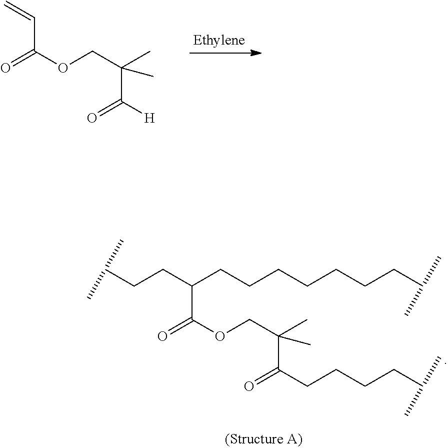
C=CC(OCC(C)(C([H])=O)C)=O.C(C(C(OCC(C)(C(CCCCC(C)C)=O)C)=O)CCCCCCCC(C)C)CC(C)C
